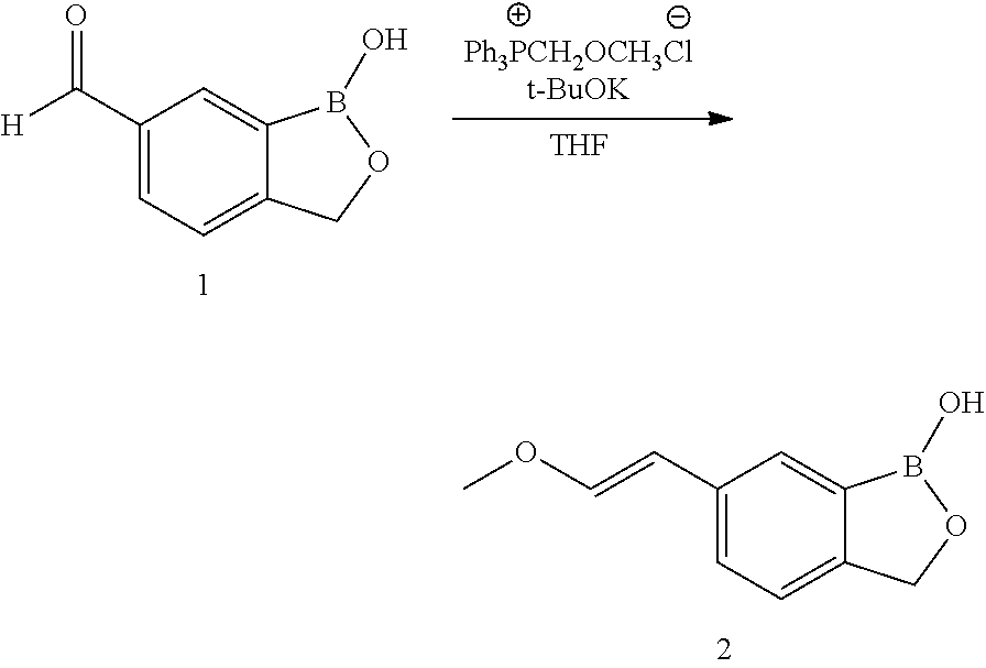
C1(C([H])=O)=CC=C2C(=C1)B(O)OC2.[Ph3PCH2OCH3Clt-BuOK].[THF].C1(C=COC)=CC=C2C(=C1)B(O)OC2
